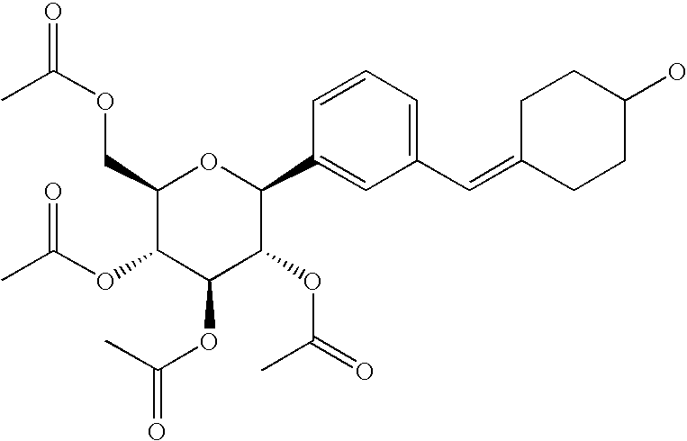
C1(COC(=O)C)C(OC(C)=O)C(OC(=O)C)C(OC(=O)C)C(C2=CC(C=C3CCC(O)CC3)=CC=C2)O1
